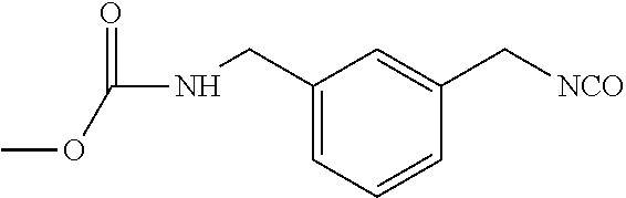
C1(CNC(=O)OC)=CC=CC(C[NCO])=C1
